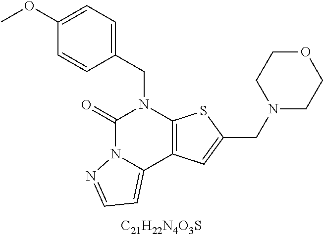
C1(CN2C(=O)N3C(=CC=N3)C3=C2SC(CN2CCOCC2)=C3)=CC=C(OC)C=C1.[C21H22N4O3S]
